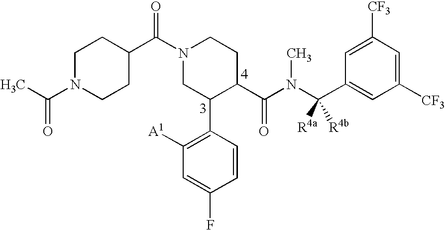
N1(C(C2CCN(C(C)=O)CC2)=O)CC(C2=C([A1])C=C(F)C=C2)C(C(N(C(C2=CC([CF3])=CC([CF3])=C2)([R4a])[R4b])C)=O)CC1
